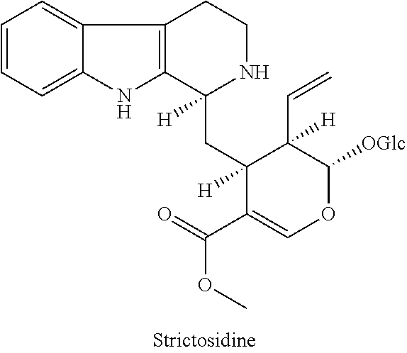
C1=CC=C2C(=C1)C1=C(N2)C(CC2([H])C(C(=O)OC)=COC([OGlc])C2(C=C)[H])([H])NCC1
